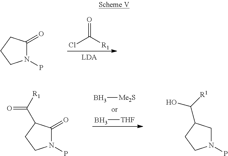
ClC([R1])=O.N1(P)C(=O)CCC1.B[Me2S].B[THF].N1(P)C(=O)C(C(=O)[R1])CC1.N1(P)CC(C(O)[R1])CC1
